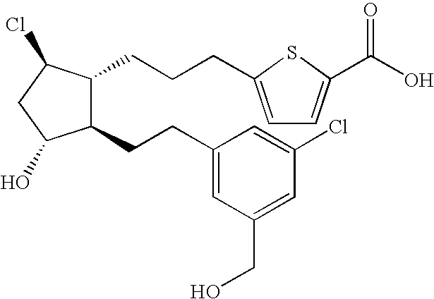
C1(CCC2=CC(CO)=CC(Cl)=C2)C(CCCC2=CC=C(C(O)=O)S2)C(Cl)CC1O
